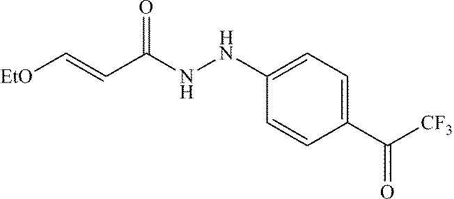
C1(C([CF3])=O)=CC=C(NNC(C=C[EtO])=O)C=C1
